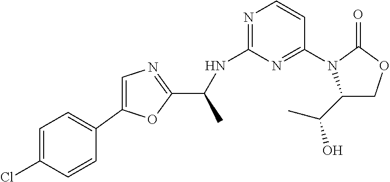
C1(C(C)O)COC(=O)N1C1=NC(NC(C)C2=NC=C(C3=CC=C(Cl)C=C3)O2)=NC=C1
